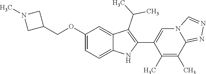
C(OC1=CC=C2C(=C1)C(C(C)C)=C(C1=CN3C(=NN=C3)C(C)=C1C)N2)C1CN(C)C1
